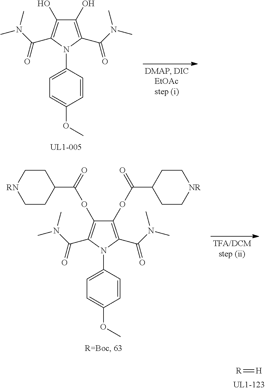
[R]=[H].C1(O)=C(C(N(C)C)=O)N(C2=CC=C(OC)C=C2)C(C(N(C)C)=O)=C1O.C1(OC(C2CC[NR]CC2)=O)=C(C(N(C)C)=O)N(C2=CC=C(OC)C=C2)C(C(N(C)C)=O)=C1OC(C1CC[RN]CC1)=O
